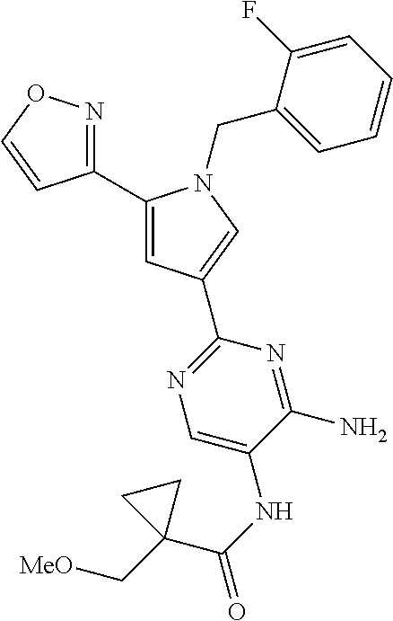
C1(C2=CC(C3=NC=C(NC(C4(C[MeO])CC4)=O)C(N)=N3)=CN2CC2=CC=CC=C2F)=NOC=C1
